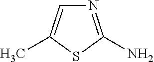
N1=C(N)SC(C)=C1
